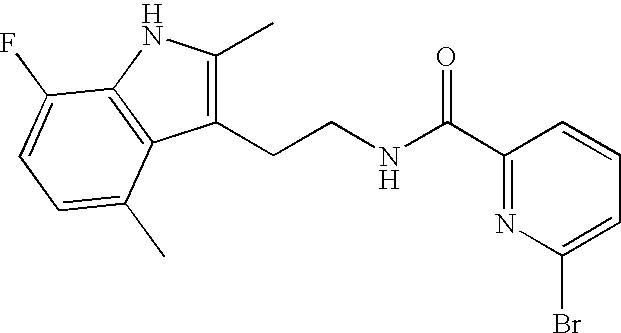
C1(CCNC(C2=NC(Br)=CC=C2)=O)=C(C)NC2=C1C(C)=CC=C2F
